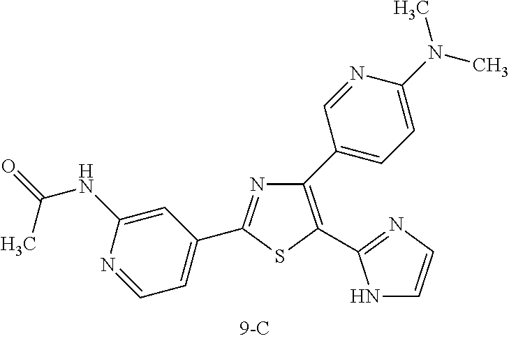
C1(C2=CC=C(N(C)C)N=C2)=C(C2=NC=CN2)SC(C2=CC=NC(NC(=O)C)=C2)=N1
